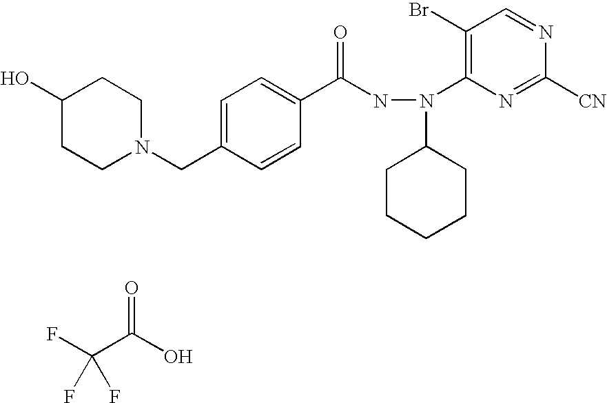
FC(C(O)=O)(F)F.N(C1CCCCC1)(C1=C(Br)C=NC([CN])=N1)NC(C1=CC=C(CN2CCC(O)CC2)C=C1)=O
